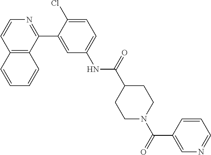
C12=C(C(C3=CC(NC(C4CCN(C(=O)C5=CN=CC=C5)CC4)=O)=CC=C3Cl)=NC=C1)C=CC=C2
